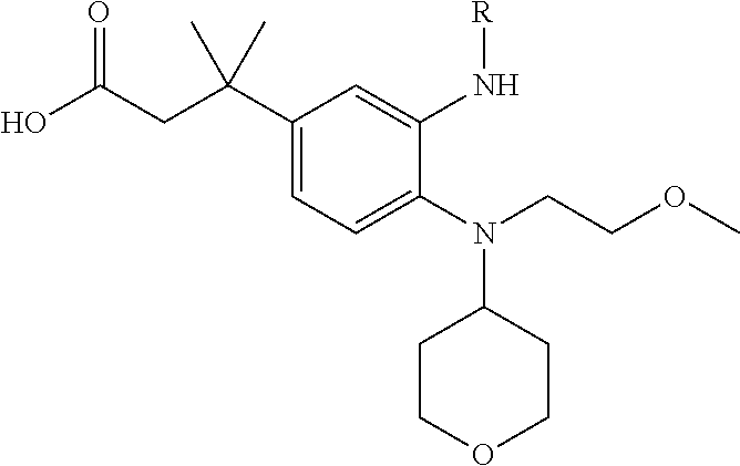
C1(C(CC(O)=O)(C)C)=CC=C(N(CCOC)C2CCOCC2)C(N[R])=C1
